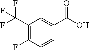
C1(C(F)(F)F)=C(F)C=CC(C(O)=O)=C1
